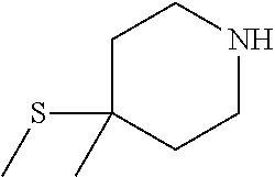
C1C(SC)(C)CCNC1
